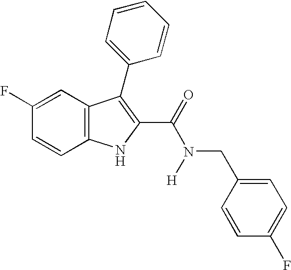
C1(F)=CC2=C(C=C1)NC(C(=O)N([H])CC1=CC=C(F)C=C1)=C2C1=CC=CC=C1
